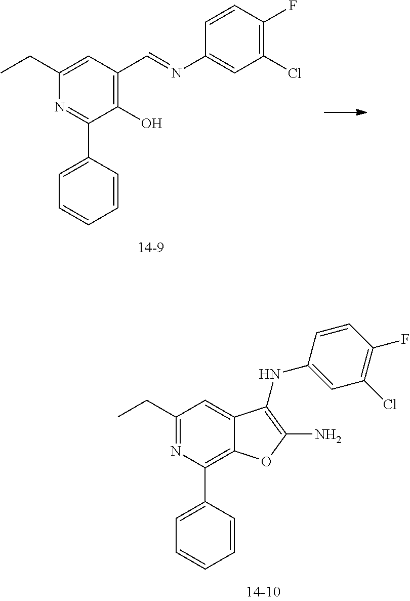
C1(CC)=NC(C2=CC=CC=C2)=C2C(=C1)C(NC1=CC(Cl)=C(F)C=C1)=C(N)O2.C1(CC)=CC(C=NC2=CC(Cl)=C(F)C=C2)=C(O)C(C2=CC=CC=C2)=N1
